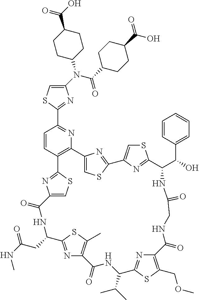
C1(N(C(=O)C2CCC(C(O)=O)CC2)C2CCC(C(O)=O)CC2)=CSC(C2=NC3=C(C=C2)C2=NC(=CS2)C(=O)NC(CC(NC)=O)C2=NC(=C(C)S2)C(=O)NC(C(C)C)C2=NC(=C(COC)S2)C(=O)NCC(=O)NC(C(C2=CC=CC=C2)O)C2=NC(=CS2)C2=NC3=CS2)=N1
